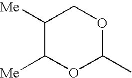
C1([Me])C([Me])COC(C)O1
